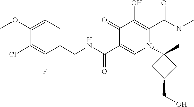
C1(F)=C(Cl)C(OC)=CC=C1CNC(C1=CN2C3(CN(C)C(=O)C2=C(O)C1=O)CC(CO)C3)=O
